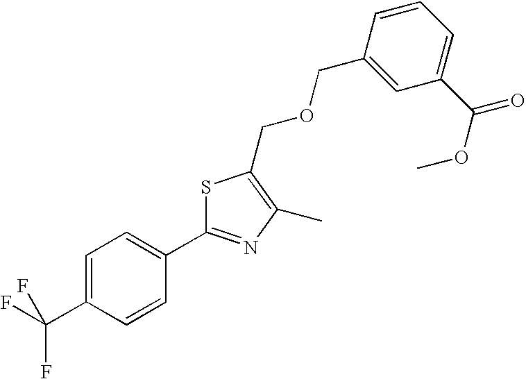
C1=C(C(F)(F)F)C=CC(C2=NC(C)=C(COCC3=CC(C(=O)OC)=CC=C3)S2)=C1
